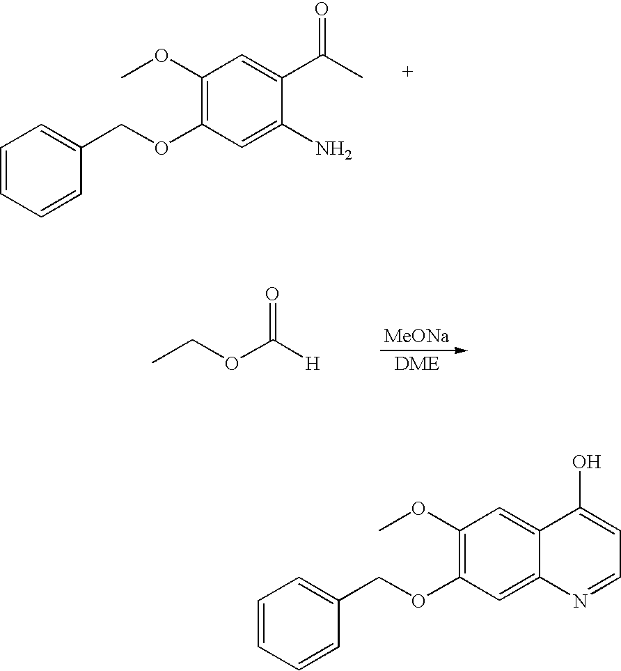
C1=CC=CC(COC2=C(OC)C=C(C(C)=O)C(N)=C2)=C1.[MeONa].CCOC([H])=O.C1=CC=CC(COC2=C(OC)C=C3C(=C2)N=CC=C3O)=C1
